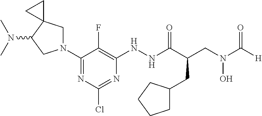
N1(C2=NC(Cl)=NC(NNC(C(CN(C([H])=O)O)CC3CCCC3)=O)=C2F)CC2(C(N(C)C)C1)CC2
